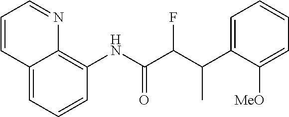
C1=CC=C2C(=C1NC(C(C(C1=CC=CC=C1[MeO])C)F)=O)N=CC=C2
